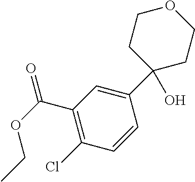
C1=CC(C2(O)CCOCC2)=CC(C(OCC)=O)=C1Cl
